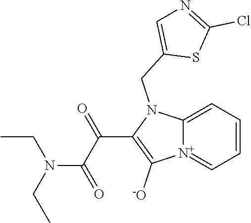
[N+]12=CC=CC=C1N(CC1=CN=C(Cl)S1)C(C(C(=O)N(CC)CC)=O)=C2[-O]
